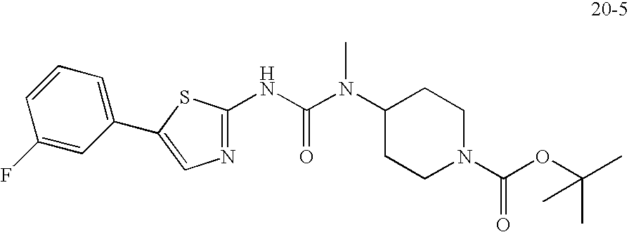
C1(NC(N(C2CCN(C(OC(C)(C)C)=O)CC2)C)=O)=NC=C(C2=CC=CC(F)=C2)S1
